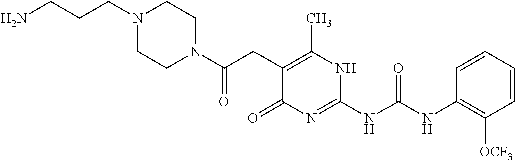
C(C1=C(C)NC(NC(NC2=C([OCF3])C=CC=C2)=O)=NC1=O)C(N1CCN(CCCN)CC1)=O
